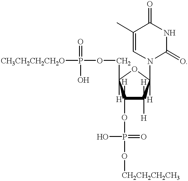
[CH3CH2CH2CH2O]P(OCC1([H])C(OP(O[CH2CH2CH2CH3])(=O)O)([H])C([H])([H])C(N2C(=O)NC(=O)C(C)=C2)([H])O1)(=O)O
